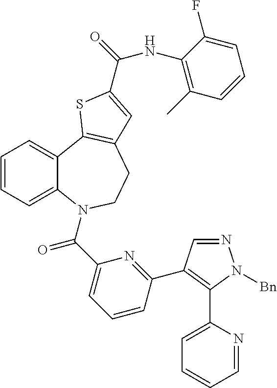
C1=CC=C2C(=C1)C1=C(CCN2C(C2=CC=CC(C3=C(C4=CC=CC=N4)N([Bn])N=C3)=N2)=O)C=C(C(=O)NC2=C(C)C=CC=C2F)S1
